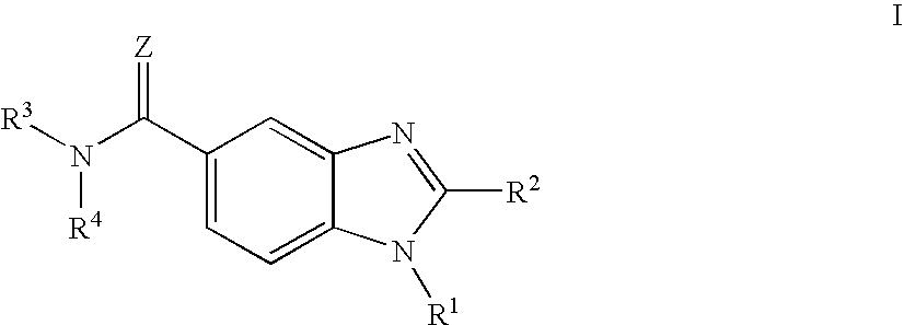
C1(C(N([R3])[R4])=[Z])=CC=C2C(=C1)N=C([R2])N2[R1]
